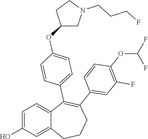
C1=C(O)C=C2C(=C1)C(C1=CC=C(OC3CN(CCCF)CC3)C=C1)=C(C1=CC(F)=C(OC(F)F)C=C1)CCC2
